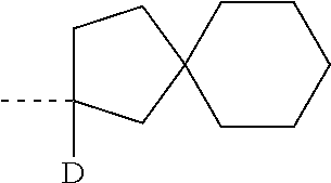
C12(CCCCC1)CCC(C)([D])C2
